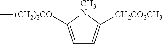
C1=C([(CH2)2CO]C)[CH3N]C([CH2CO2CH3])=C1
